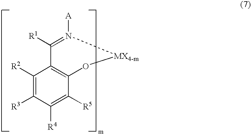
C1([R2])=C([R3])C([R4])=C([R5])C2=C1C([R1])=N([A])[MX4-m]O2
